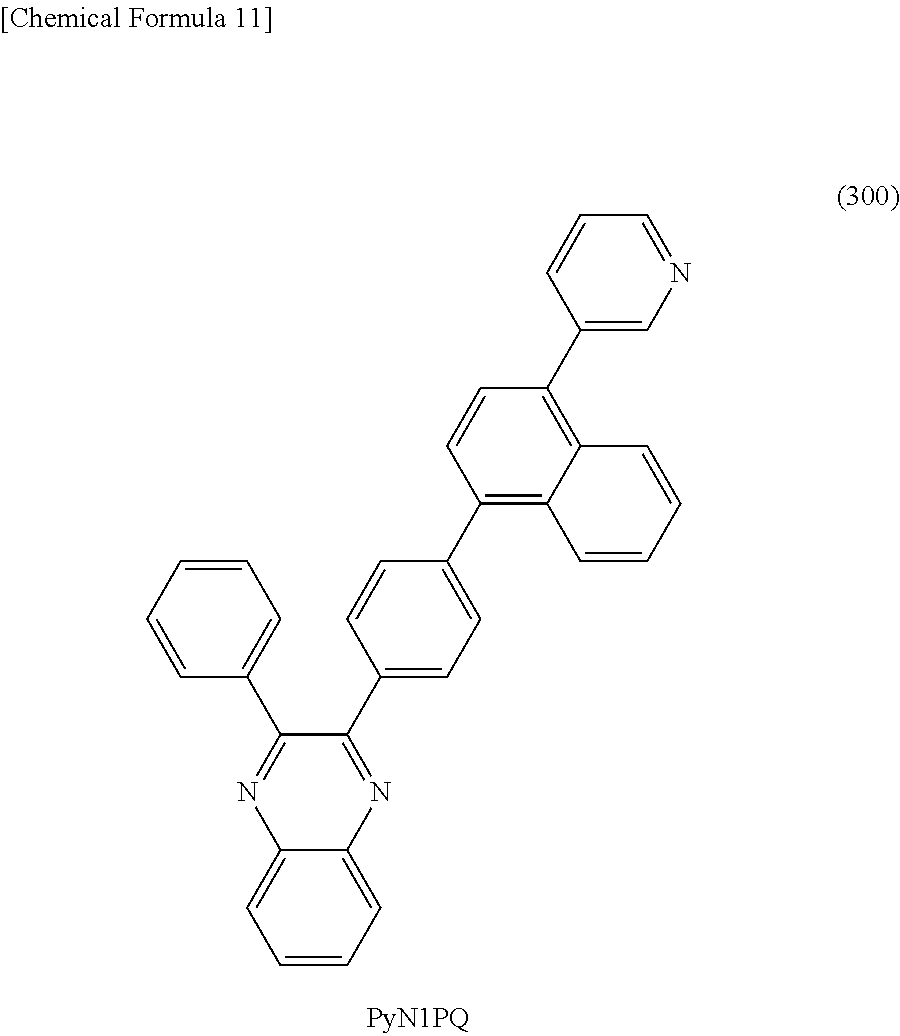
C1=CC=C2C(=C1)N=C(C1=CC=CC=C1)C(C1=CC=C(C3=C4C(=C(C5=CN=CC=C5)C=C3)C=CC=C4)C=C1)=N2
